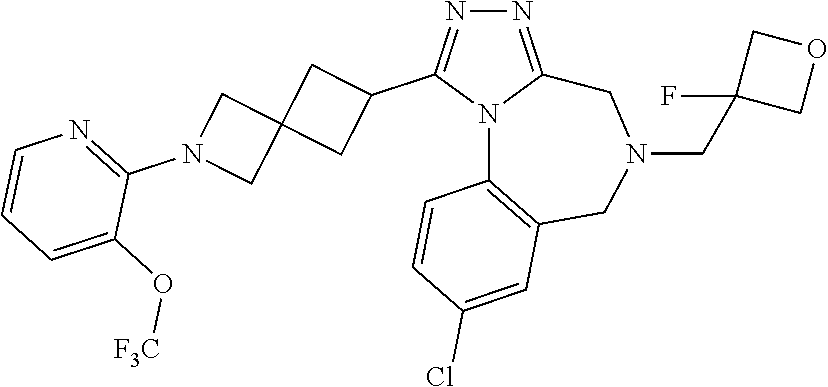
N1=C2N(C(C3CC4(C3)CN(C3=NC=CC=C3O[F3C])C4)=N1)C1=C(CN(CC3(F)COC3)C2)C=C(Cl)C=C1
